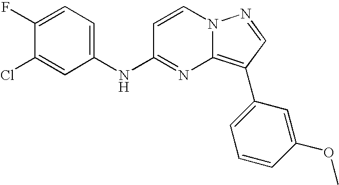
C1(F)=CC=C(NC2=NC3=C(C4=CC=CC(OC)=C4)C=NN3C=C2)C=C1Cl
